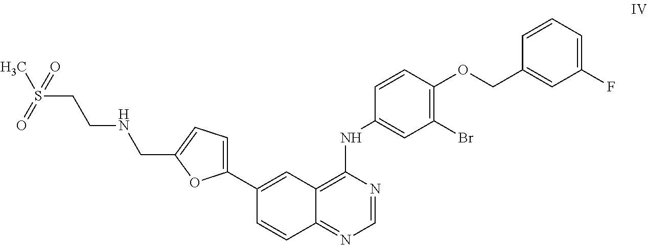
C1(C2=CC=C(CNCCS(=O)(C)=O)O2)=CC2=C(NC3=CC(Br)=C(OCC4=CC(F)=CC=C4)C=C3)N=CN=C2C=C1
